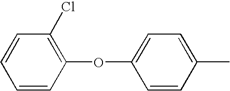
C1=CC=CC(OC2=CC=C(C)C=C2)=C1Cl
